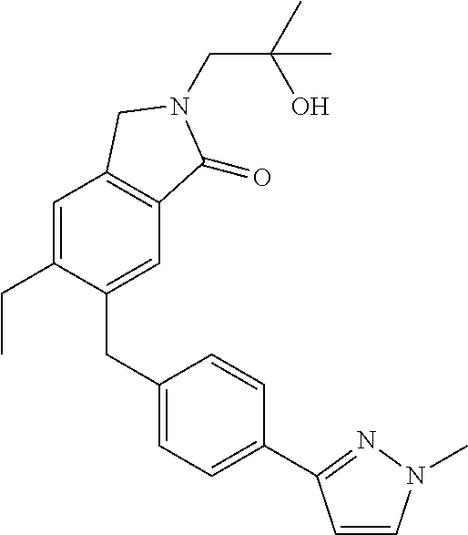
C(N1C(=O)C2=C(C=C(CC)C(CC3=CC=C(C4=NN(C)C=C4)C=C3)=C2)C1)C(C)(O)C
